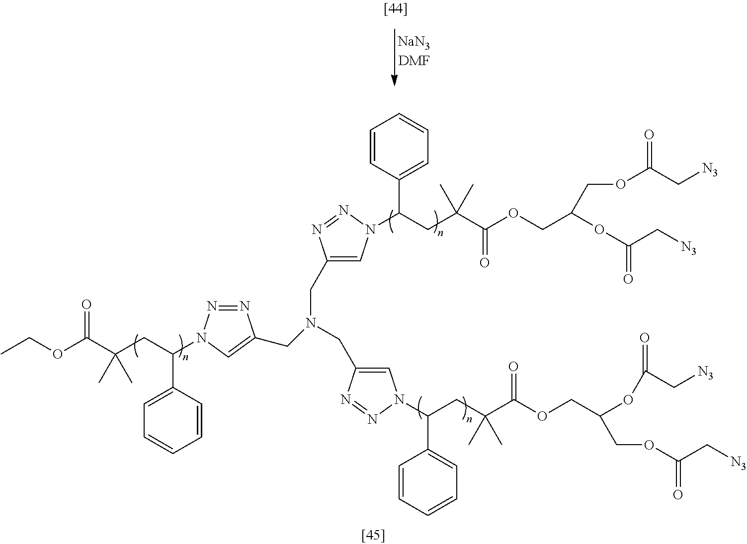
CCOC(C(CC(C1=CC=CC=C1)N1N=NC(CN(CC2=CN(C(CC(C(OCC(OC(C[N3])=O)COC(C[N3])=O)=O)(C)C)C3=CC=CC=C3)N=N2)CC2=CN(C(CC(C(OCC(OC(=O)C[N3])COC(C[N3])=O)=O)(C)C)C3=CC=CC=C3)N=N2)=C1)(C)C)=O
